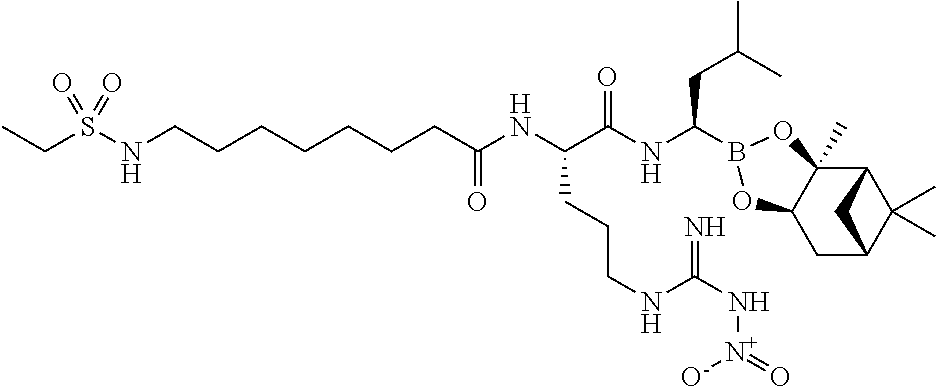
C12C3(C)C(CC(C1(C)C)C2)OB(C(NC(C(NC(=O)CCCCCCCNS(CC)(=O)=O)CCCNC(N[N+](=O)[O-])=N)=O)CC(C)C)O3
